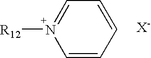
C1=CC=CC=N1[R12]
